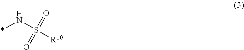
N(*)S([R10])(=O)=O
